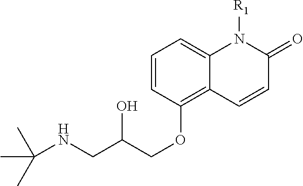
C(NCC(COC1=C2C(=CC=C1)N([R1])C(=O)C=C2)O)(C)(C)C
